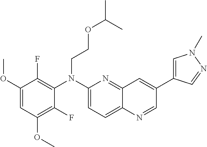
C1(OC)=CC(OC)=C(F)C(N(C2=CC=C3C(=N2)C=C(C2=CN(C)N=C2)C=N3)CCOC(C)C)=C1F
